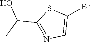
C(C1=NC=C(Br)S1)(O)C
